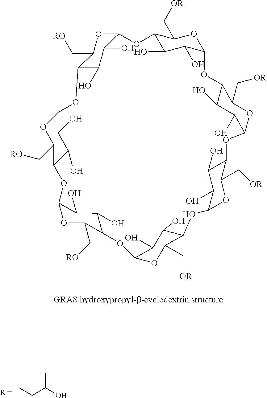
C12OC(C[RO])C(C(O)C1O)OC1OC(C[RO])C(C(O)C1O)OC1OC(C[OR])C(C(O)C1O)OC1C(O)C(O)C(C(C[OR])O1)OC1C(O)C(O)C(OC3C(O)C(O)C(OC4C(O)C(O)C(C(C[RO])O4)O2)C(C[OR])O3)C(C[OR])O1.CCC(O)C
